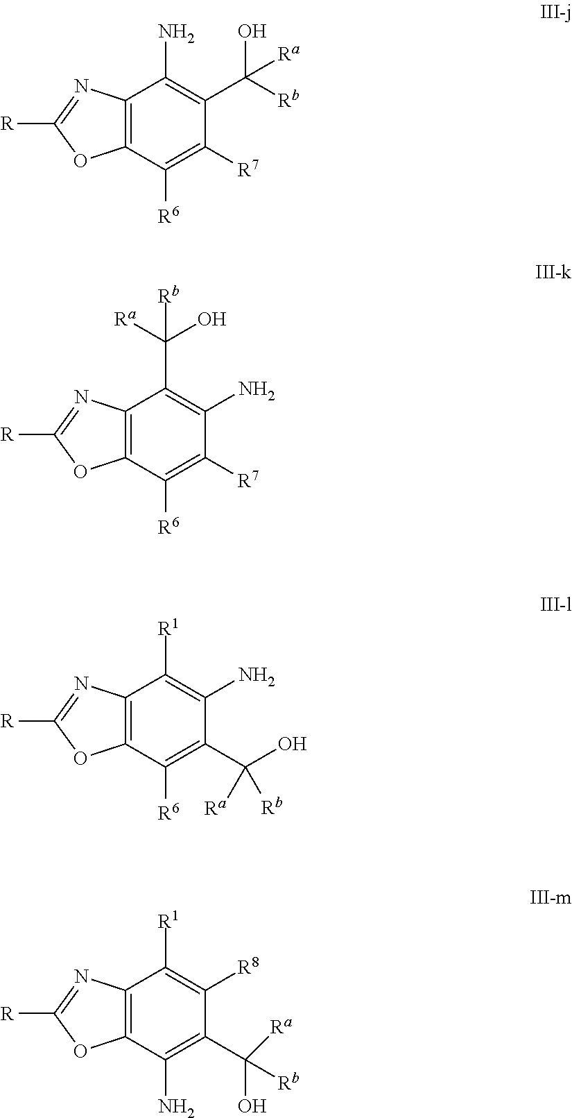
C12=C(C([R6])=C([R7])C(C([Rb])(O)[Ra])=C1N)OC([R])=N2.C12=C(C([R6])=C([R7])C(N)=C1C([Ra])(O)[Rb])OC([R])=N2.C12=C(C([R6])=C(C(O)([Rb])[Ra])C(N)=C1[R1])OC([R])=N2.C12=C(C(N)=C(C([Ra])(O)[Rb])C([R8])=C1[R1])OC([R])=N2
